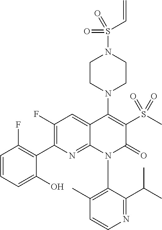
C1=CN=C(C(C)C)C(N2C(=O)C(S(C)(=O)=O)=C(N3CCN(S(C=C)(=O)=O)CC3)C3=CC(F)=C(C4=C(F)C=CC=C4O)N=C23)=C1C
